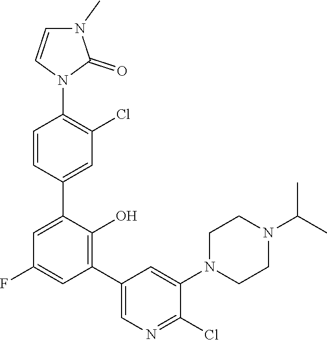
C1=CC(C2=CC(F)=CC(C3=CN=C(Cl)C(N4CCN(C(C)C)CC4)=C3)=C2O)=CC(Cl)=C1N1C(=O)N(C)C=C1
